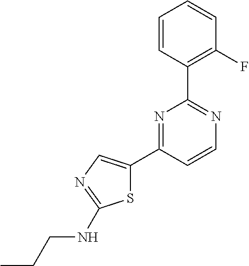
C1=CC(C2=NC=CC(C3=CN=C(NCCC)S3)=N2)=C(F)C=C1
